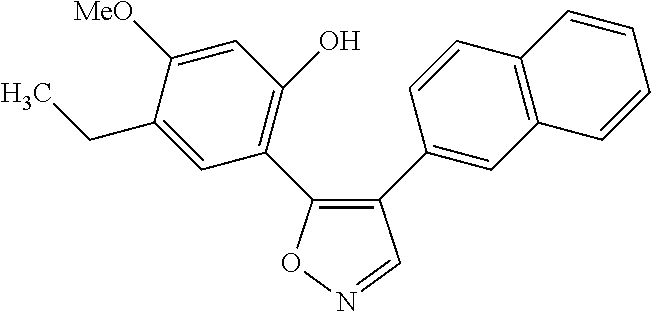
C1(C2=CC3=C(C=C2)C=CC=C3)=C(C2=C(O)C=C([MeO])C(CC)=C2)ON=C1
